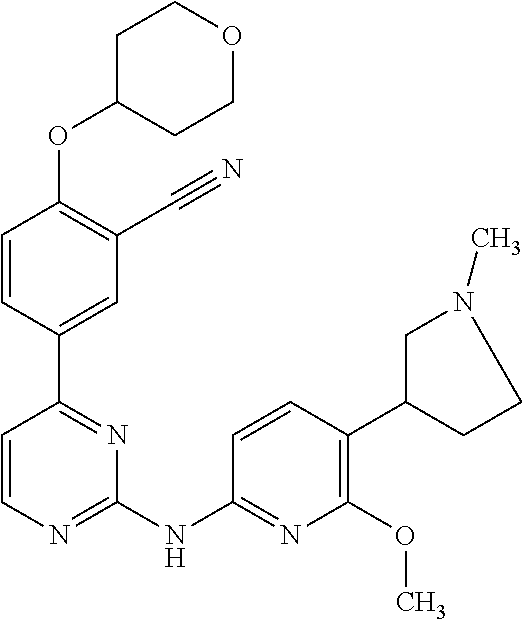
O(C1=C(C#N)C=C(C2=NC(NC3=NC(OC)=C(C4CN(C)CC4)C=C3)=NC=C2)C=C1)C1CCOCC1
